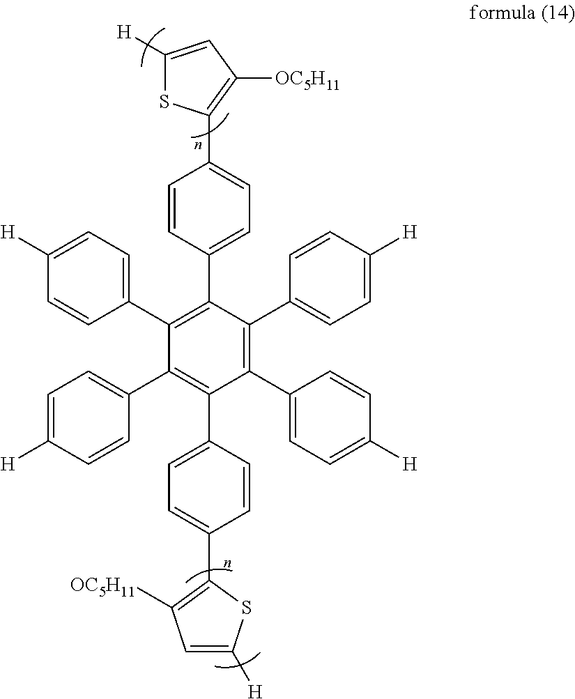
C1(C2=CC=C([H])C=C2)=C(C2=CC=C([H])C=C2)C(C2=CC=C(C3=C([OC5H11])C=C([H])S3)C=C2)=C(C2=CC=C([H])C=C2)C(C2=CC=C([H])C=C2)=C1C1=CC=C(C2=C([OC5H11])C=C([H])S2)C=C1
